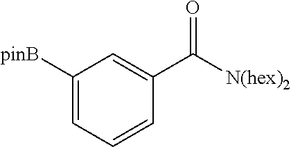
C1([pinB])=CC=CC(C([N(hex)2])=O)=C1
